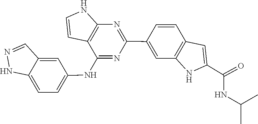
N1=CC2=CC(NC3=NC(C4=CC5=C(C=C4)C=C(C(=O)NC(C)C)N5)=NC4=C3C=CN4)=CC=C2N1
